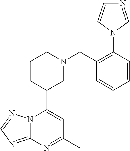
N12C(=NC=N1)N=C(C)C=C2C1CN(CC2=C(N3C=NC=C3)C=CC=C2)CCC1
